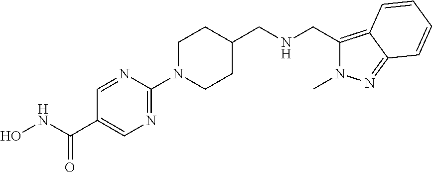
ONC(C1=CN=C(N2CCC(CNCC3=C4C(=NN3C)C=CC=C4)CC2)N=C1)=O
